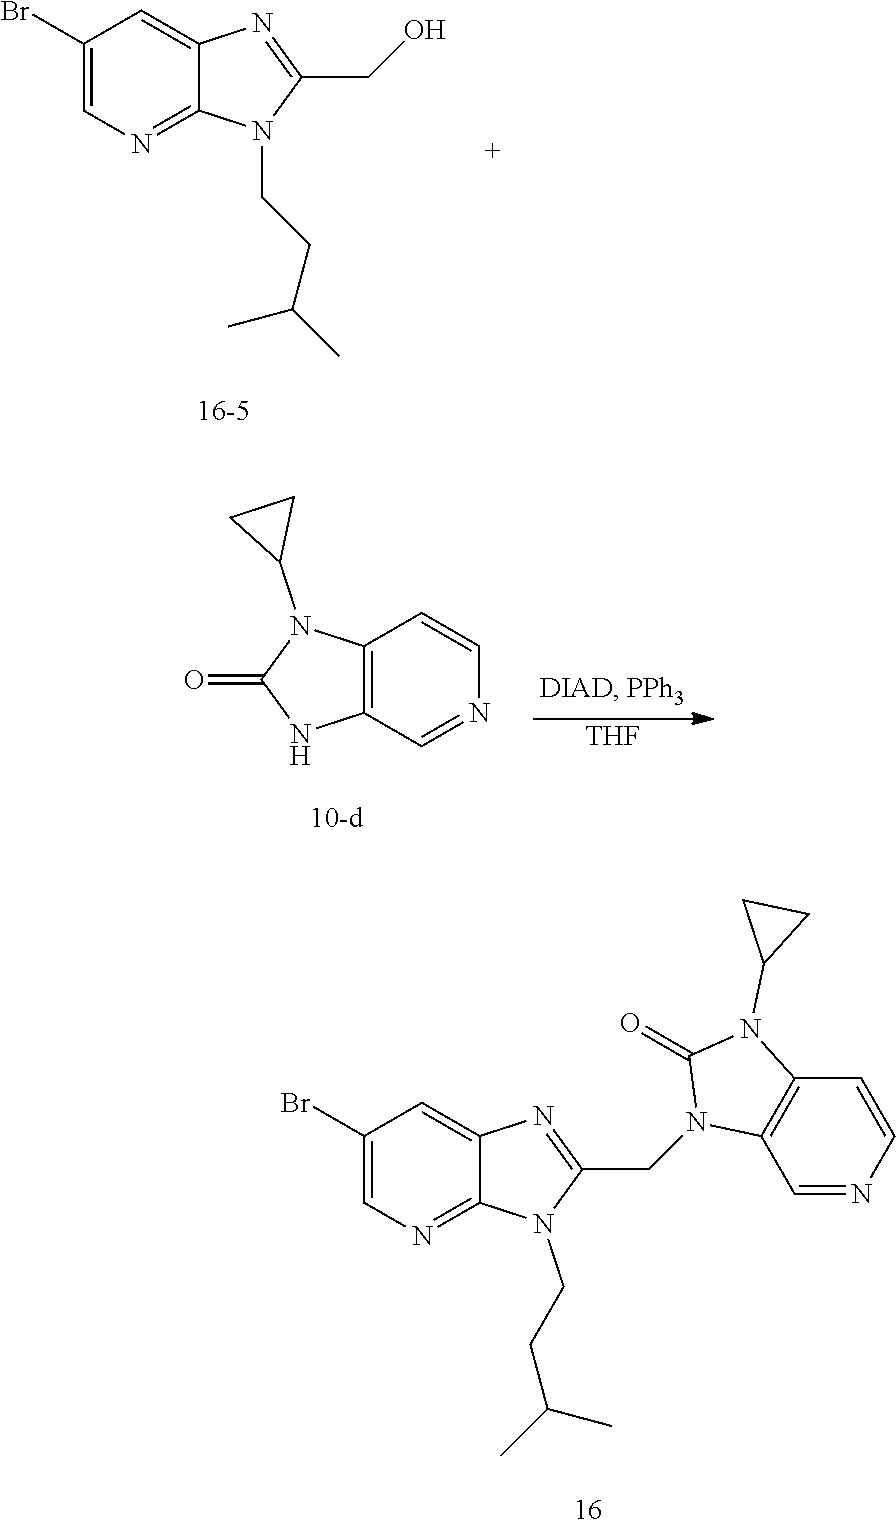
C1(Br)=CN=C2C(=C1)N=C(CN1C3=C(C=CN=C3)N(C3CC3)C1=O)N2CCC(C)C.C1(Br)=CN=C2C(=C1)N=C(CO)N2CCC(C)C.C12=C(C=NC=C1)NC(=O)N2C1CC1.[THF]
